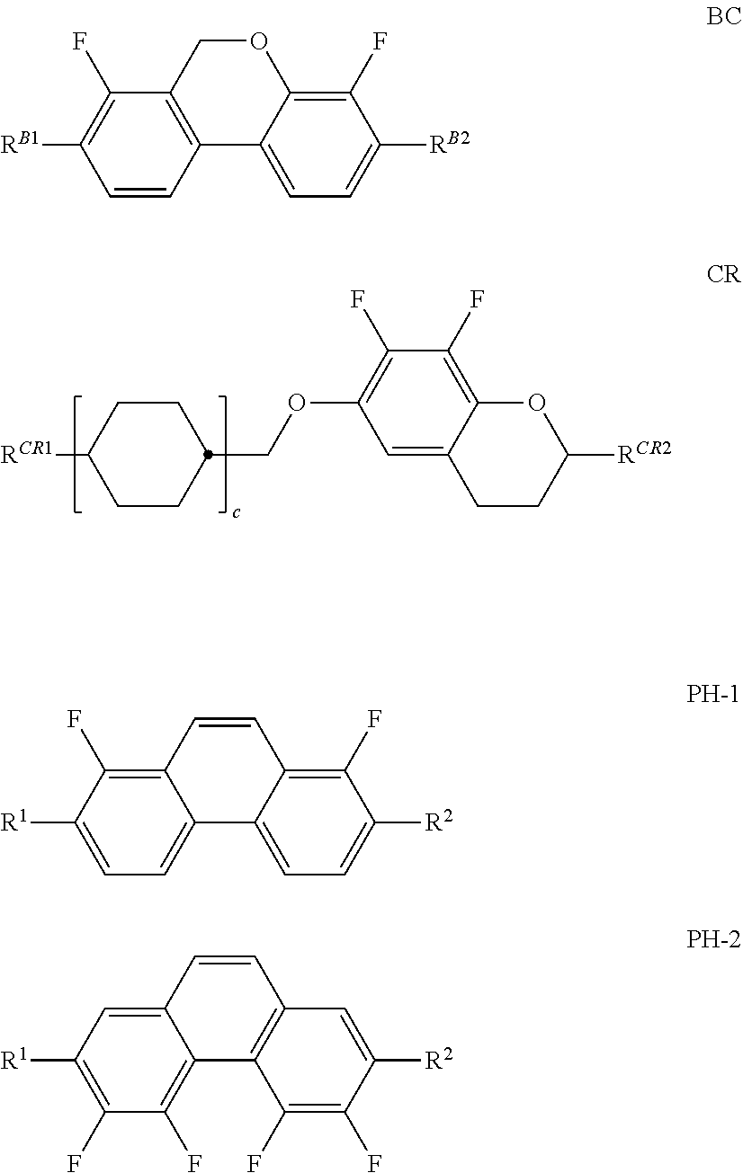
C1CC([RCR1])CCC1COC1=C(F)C(F)=C2C(=C1)CCC([RCR2])O2.C1(F)=C([RB1])C=CC2=C1COC1=C(F)C([RB2])=CC=C21.C1(F)=C2C(=CC=C1[R1])C1=CC=C([R2])C(F)=C1C=C2.C1=C2C(=C(F)C(F)=C1[R1])C1=C(C=C2)C=C([R2])C(F)=C1F
